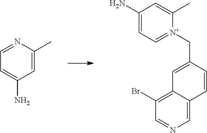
C1=NC(C)=CC(N)=C1.C1(Br)=C2C(=CN=C1)C=CC(C[N+]1=CC=C(N)C=C1C)=C2
